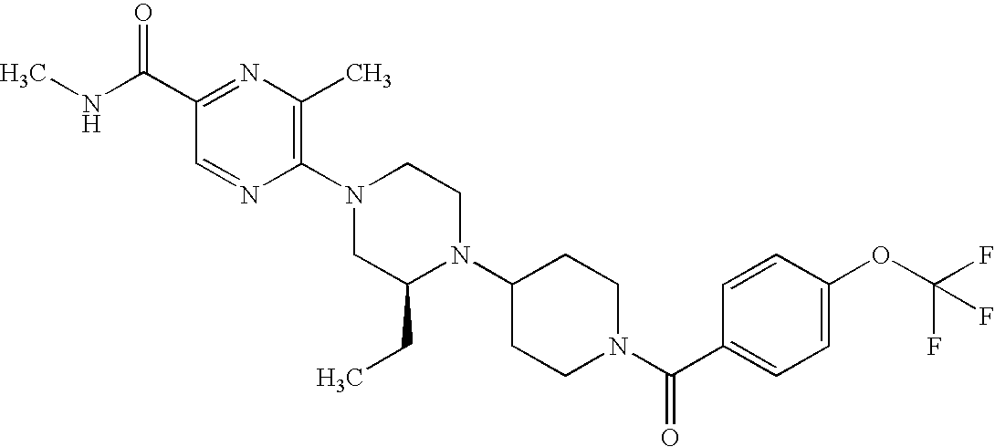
C1(C(=O)NC)=NC(C)=C(N2CC(CC)N(C3CCN(C(C4=CC=C(OC(F)(F)F)C=C4)=O)CC3)CC2)N=C1
